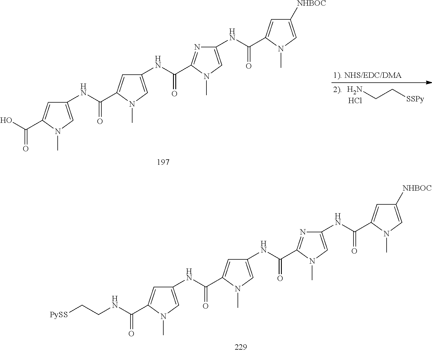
C1(NC(=O)C2=CC(NC(=O)C3=NC(NC(=O)C4=CC([NHBOC])=CN4C)=CN3C)=CN2C)=CN(C)C(C(=O)O)=C1.NCC[SSPy].Cl.C1(NC(=O)C2=CC(NC(=O)C3=NC(NC(=O)C4=CC([NHBOC])=CN4C)=CN3C)=CN2C)=CN(C)C(C(=O)NCC[PySS])=C1
